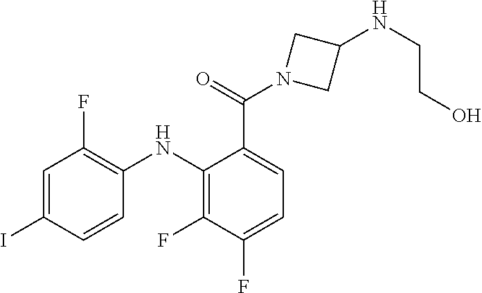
C1=C(I)C=CC(NC2=C(F)C(F)=CC=C2C(=O)N2CC(NCCO)C2)=C1F
